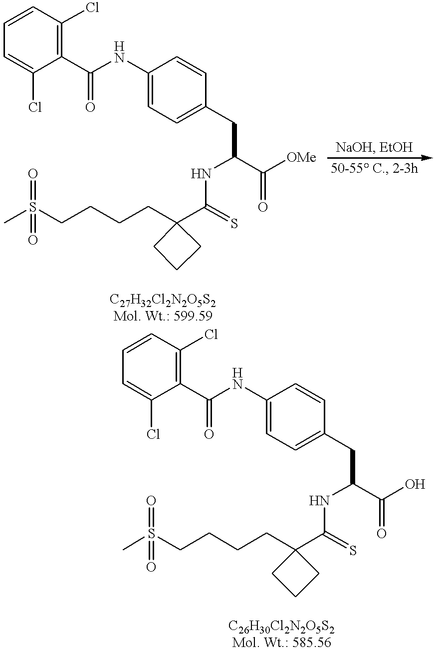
C(CCCS(C)(=O)=O)C1(C(=S)NC(C(=O)[OMe])CC2=CC=C(NC(C3=C(Cl)C=CC=C3Cl)=O)C=C2)CCC1.C(CCS(C)(=O)=O)CC1(C(=S)NC(C(=O)O)CC2=CC=C(NC(C3=C(Cl)C=CC=C3Cl)=O)C=C2)CCC1
